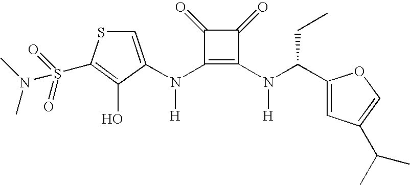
N(C1=C(N(C(C2=CC(C(C)C)=CO2)CC)[H])C(=O)C1=O)([H])C1=CSC(S(=O)(=O)N(C)C)=C1O
